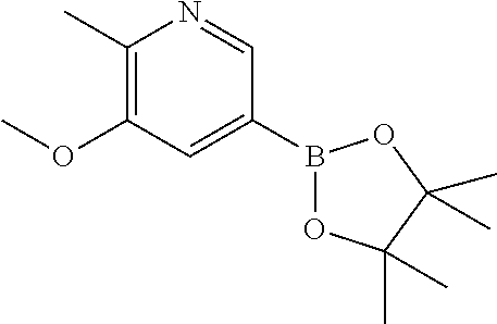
B1(C2=CC(OC)=C(C)N=C2)OC(C)(C)C(C)(C)O1
